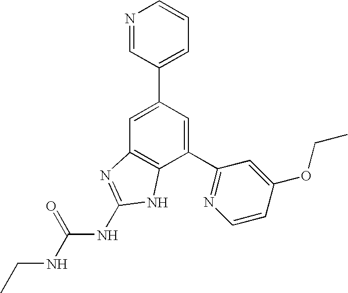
C1=C(C2=CC=CN=C2)C=C(C2=NC=CC(OCC)=C2)C2=C1N=C(NC(NCC)=O)N2
